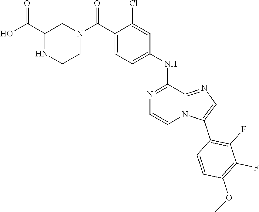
C1(NC2=CC=C(C(N3CC(C(O)=O)NCC3)=O)C(Cl)=C2)=NC=CN2C1=NC=C2C1=C(F)C(F)=C(OC)C=C1
